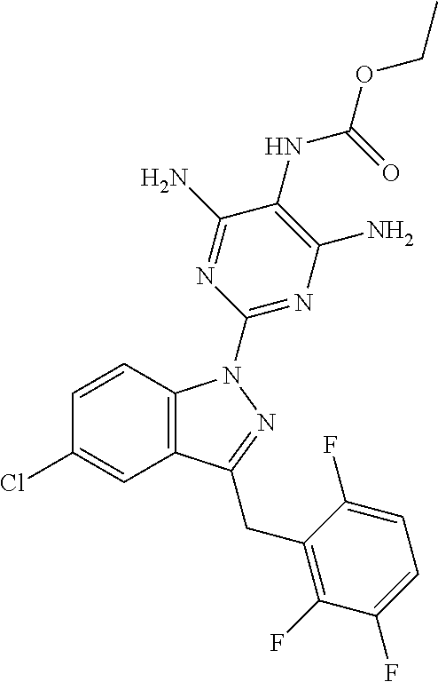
C1=CC2=C(C=C1Cl)C(CC1=C(F)C(F)=CC=C1F)=NN2C1=NC(N)=C(NC(OCC)=O)C(N)=N1
